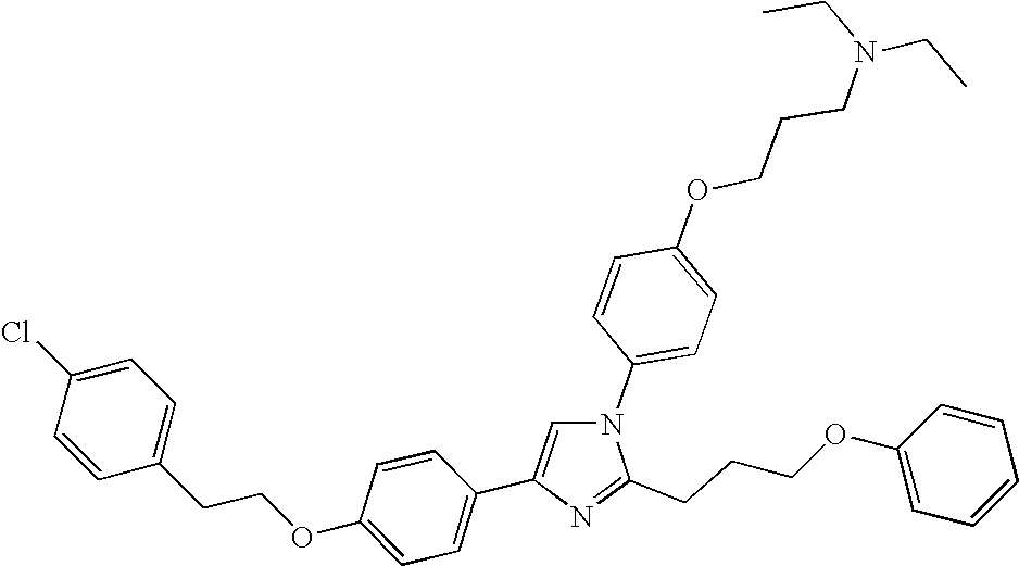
N1(C2=CC=C(OCCCN(CC)CC)C=C2)C=C(C2=CC=C(OCCC3=CC=C(Cl)C=C3)C=C2)N=C1CCCOC1=CC=CC=C1
